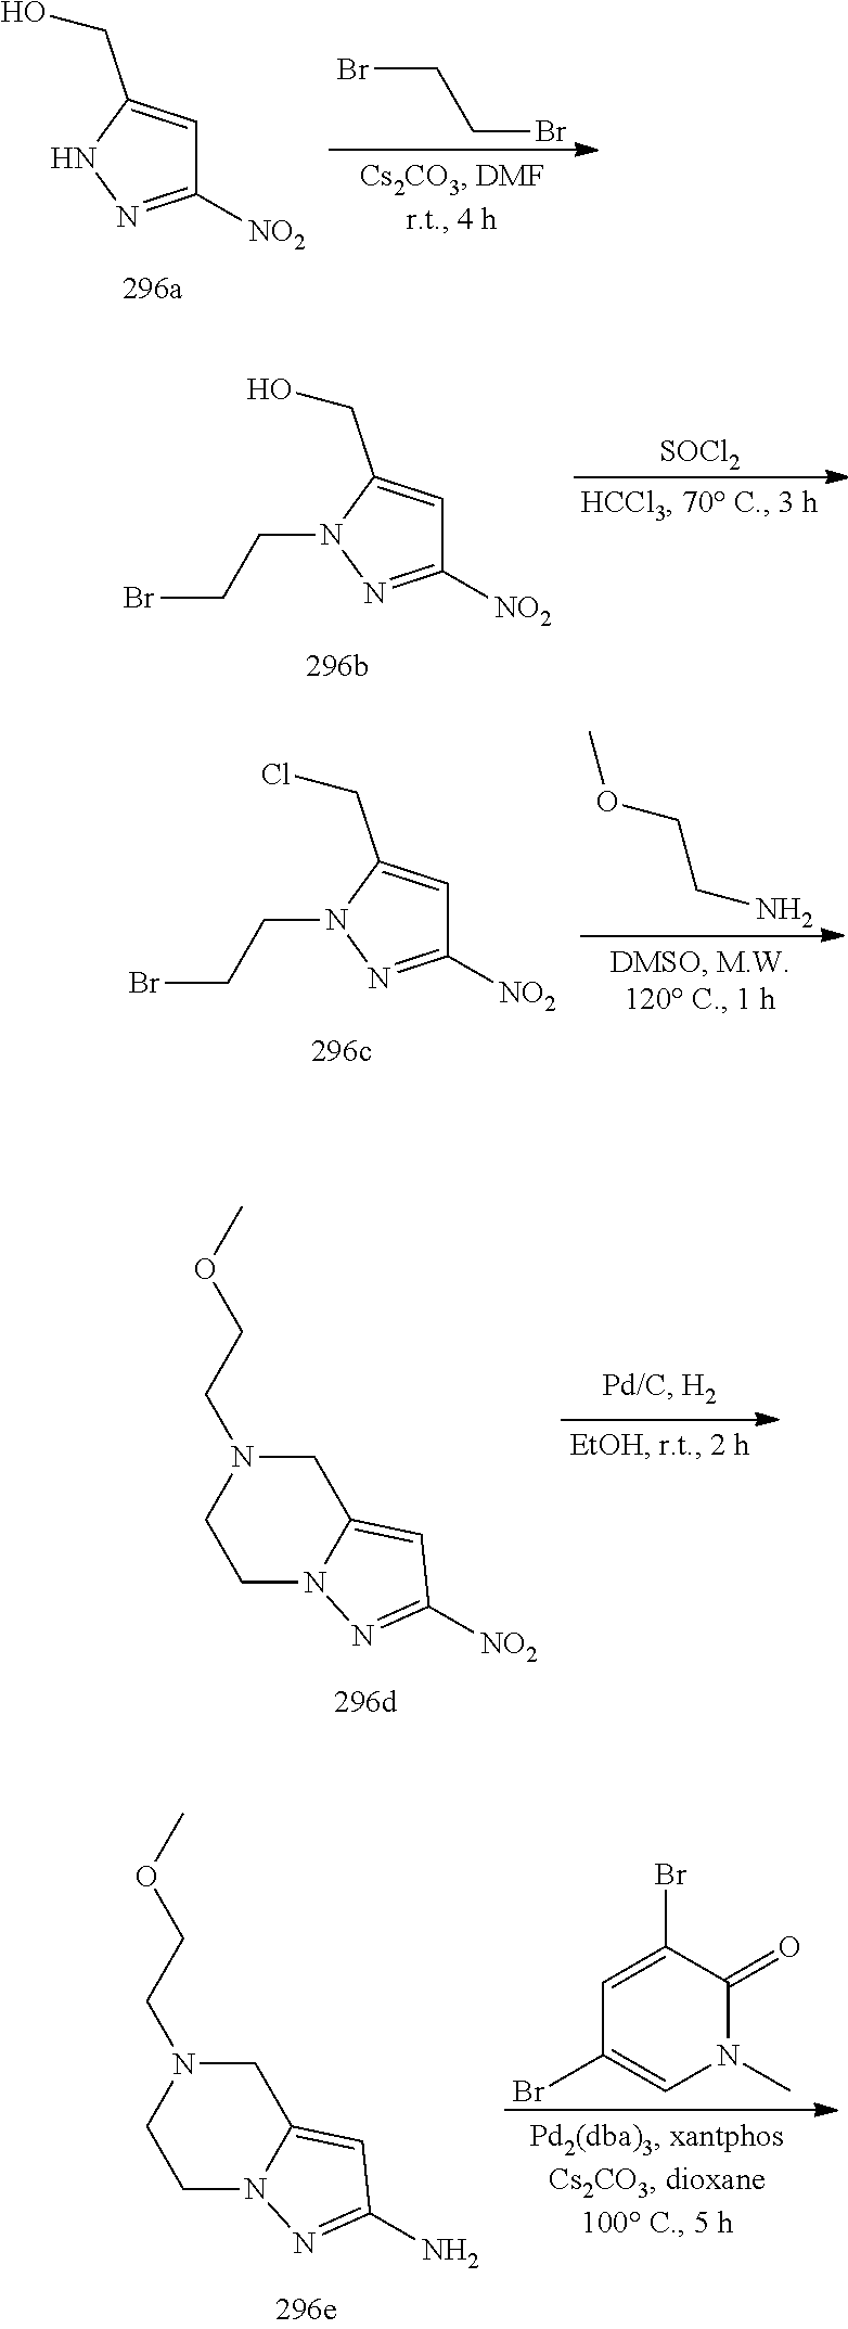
C1([NO2])=NNC(CO)=C1.BrCCBr.C1([NO2])=NN(CCBr)C(CO)=C1.[SOCl2].C1([NO2])=NN(CCBr)C(CCl)=C1.COCCN.C1N(CCOC)CCN2C1=CC([NO2])=N2.C1N(CCOC)CCN2C1=CC(N)=N2.C1=C(Br)C(=O)N(C)C=C1Br
